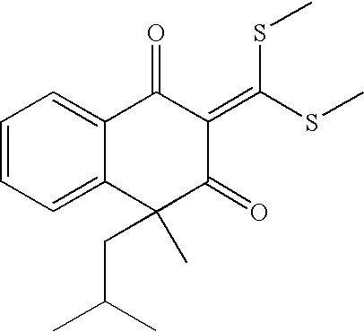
C1=CC=C2C(=C1)C(=O)C(=C(SC)SC)C(=O)C2(CC(C)C)C
